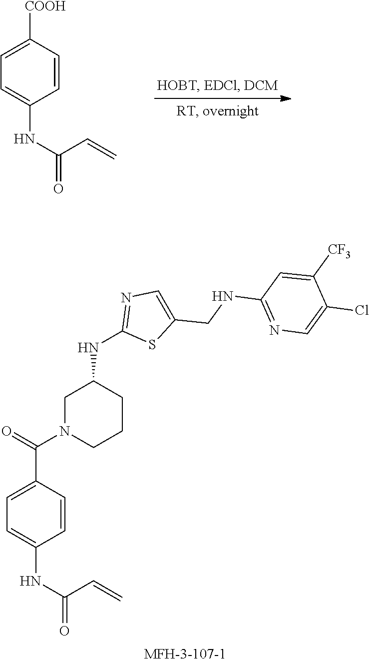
C1=CC([COOH])=CC=C1NC(=O)C=C.C1N(C(=O)C2=CC=C(NC(=O)C=C)C=C2)CCCC1NC1=NC=C(CNC2=NC=C(Cl)C([CF3])=C2)S1
